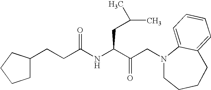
C(C(NC(C(CN1CCCCC2=CC=CC=C12)=O)CC(C)C)=O)CC1CCCC1
